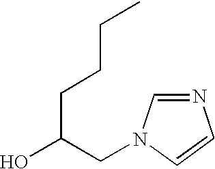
N1=CN(CC(O)CCCC)C=C1
